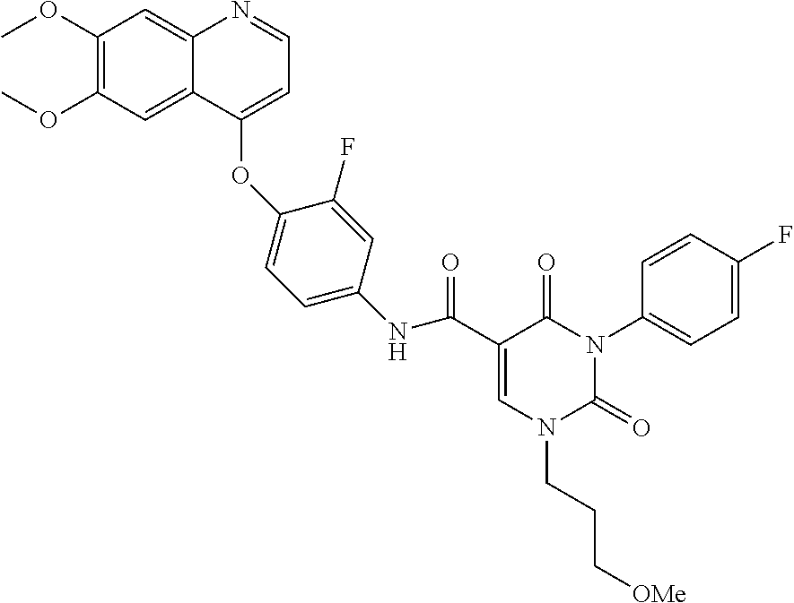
C1=C(C(NC2=CC=C(OC3=CC=NC4=CC(OC)=C(OC)C=C43)C(F)=C2)=O)C(=O)N(C2=CC=C(F)C=C2)C(=O)N1CCC[OMe]
